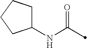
N(C(=O)C)C1CCCC1
